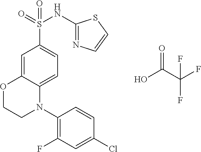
C1=C2C(=CC=C1S(=O)(NC1=NC=CS1)=O)N(C1=C(F)C=C(Cl)C=C1)CCO2.O=C(O)C(F)(F)F
